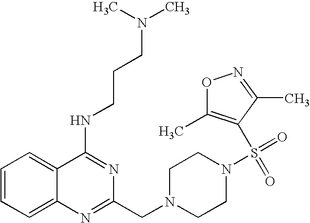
C1=CC=C2C(=C1)C(NCCCN(C)C)=NC(CN1CCN(S(=O)(C3=C(C)ON=C3C)=O)CC1)=N2
